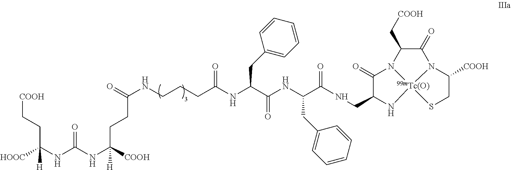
[COOH]CCC(NC(NC([COOH])(CCC(NCCCC(NC(C(NC(C(NCC1C(=O)N2C(C[COOH])C(=O)N3C([COOH])CS[99mTc(O)]23N1)=O)CC1=CC=CC=C1)=O)CC1=CC=CC=C1)=O)=O)[H])=O)([HOOC])[H]
